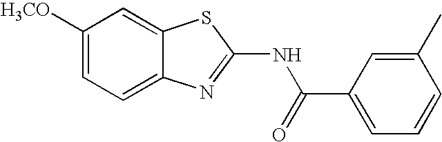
C1([H3CO])=CC=C2C(=C1)SC(NC(C1=CC=CC(C)=C1)=O)=N2
